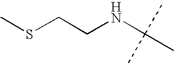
CSCCNC(C)(C)C
